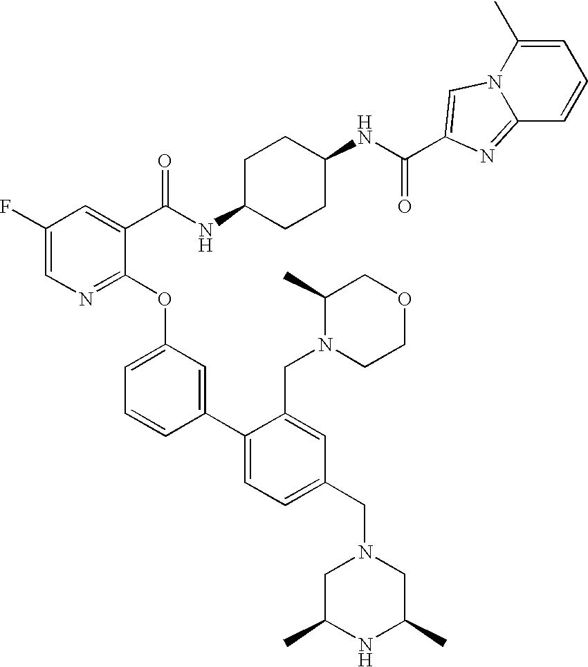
C12=NC(C(NC3CCC(NC(C4=CC(F)=CN=C4OC4=CC=CC(C5=CC=C(CN6CC(C)NC(C)C6)C=C5CN5CCOCC5C)=C4)=O)CC3)=O)=CN1C(C)=CC=C2
